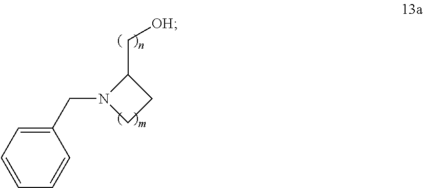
C1(C[OH])N(CC2=CC=CC=C2)CC1
